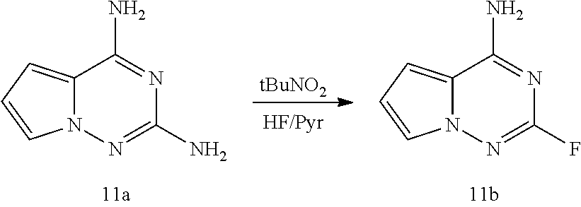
C12=CC=CN1N=C(N)N=C2N.[tBuNO2].[HF/Pyr].C12=CC=CN1N=C(F)N=C2N
